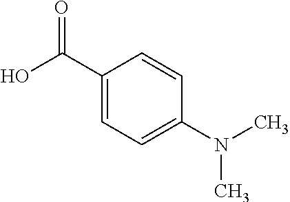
C1(C(O)=O)=CC=C(N(C)C)C=C1
